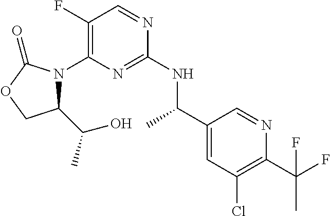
C1(F)=C(N2C(C(C)O)COC2=O)N=C(NC(C2=CC(Cl)=C(C(F)(F)C)N=C2)C)N=C1
